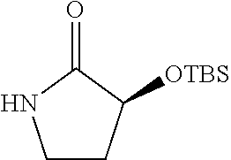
C1CC([OTBS])C(=O)N1
